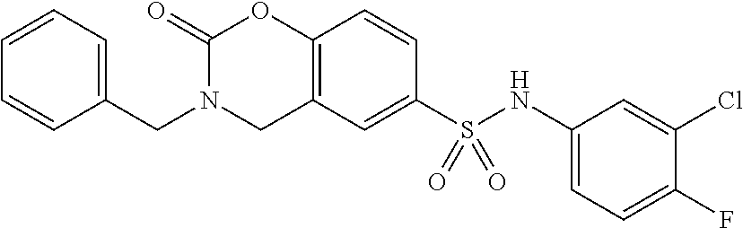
C1(=O)N(CC2=CC=CC=C2)CC2=C(O1)C=CC(S(NC1=CC=C(F)C(Cl)=C1)(=O)=O)=C2
